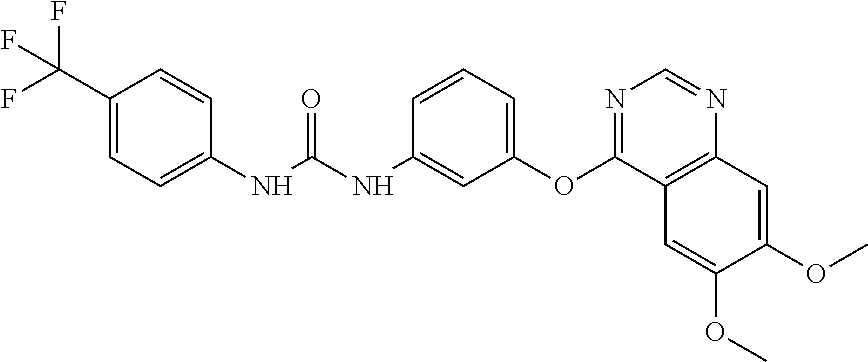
C1(C(F)(F)F)=CC=C(NC(NC2=CC(OC3=NC=NC4=C3C=C(OC)C(OC)=C4)=CC=C2)=O)C=C1
